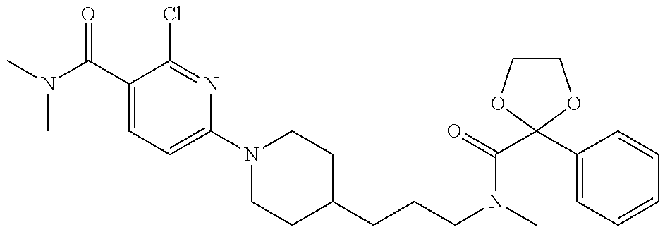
CN(C(C1=CC=C(N2CCC(CCCN(C)C(=O)C3(C4=CC=CC=C4)OCCO3)CC2)N=C1Cl)=O)C
